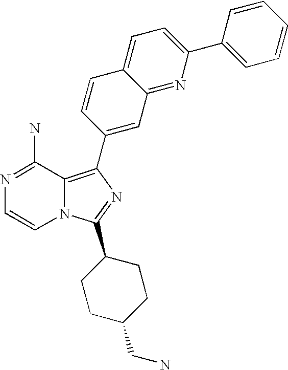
N1=C(N)C2=C(C3=CC4=NC(C5=CC=CC=C5)=CC=C4C=C3)N=C(C3CCC(CN)CC3)N2C=C1
